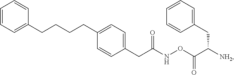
C1=CC=C(CCCCC2=CC=C(CC(NOC(C([NH2])CC3=CC=CC=C3)=O)=O)C=C2)C=C1
